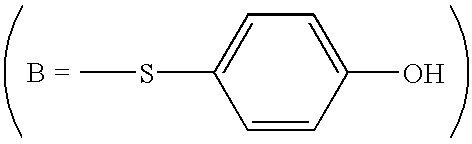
C1=CC(O)=CC=C1SC
